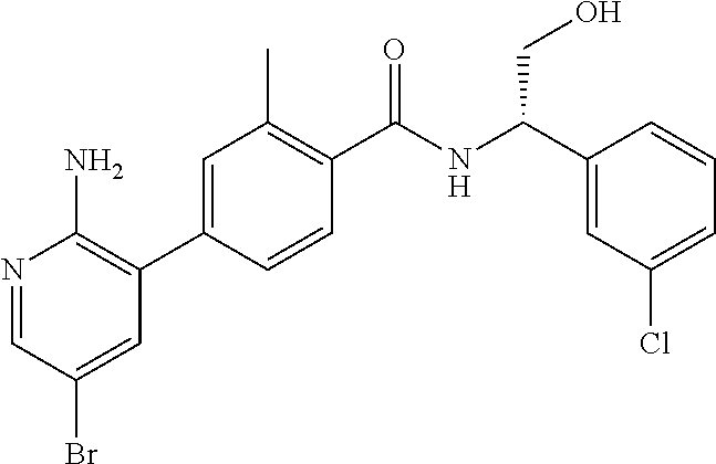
N1=CC(Br)=CC(C2=CC(C)=C(C(NC(C3=CC(Cl)=CC=C3)CO)=O)C=C2)=C1N
